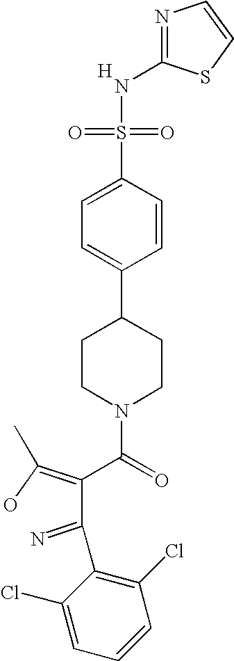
[H].N1=C(NS(=O)(=O)C2=CC=C(C3CCN(C(C(=C(O)C)C(=N)C4=C(Cl)C=CC=C4Cl)=O)CC3)C=C2)SC=C1
